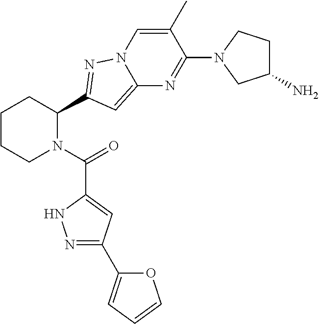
C1CCN(C(=O)C2=CC(C3=CC=CO3)=NN2)C(C2=NN3C(=C2)N=C(N2CC(N)CC2)C(C)=C3)C1
